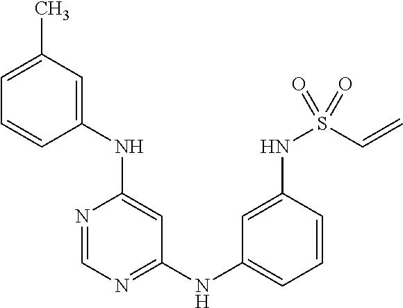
C1=C(C)C=C(NC2=CC(NC3=CC=CC(NS(=O)(C=C)=O)=C3)=NC=N2)C=C1
